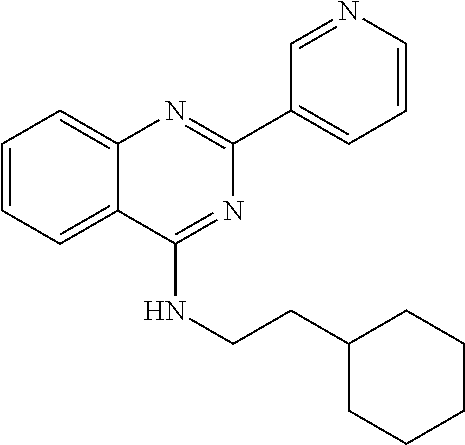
C1=CC=C2C(=C1)N=C(C1=CC=CN=C1)N=C2NCCC1CCCCC1
